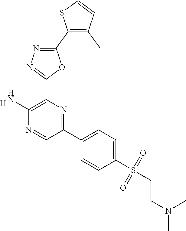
[H].C1(N)=C(C2=NN=C(C3=C(C)C=CS3)O2)N=C(C2=CC=C(S(CCN(C)C)(=O)=O)C=C2)C=N1
